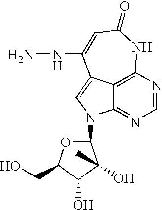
C1(N2C3=NC=NC4=C3C(=C2)C(NN)=CC(=O)N4)OC(CO)C(O)C1(O)C
